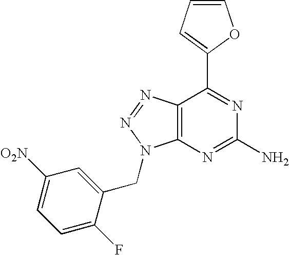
C1=CC=C(C2=NC(N)=NC3=C2N=NN3CC2=CC([O2N])=CC=C2F)O1
